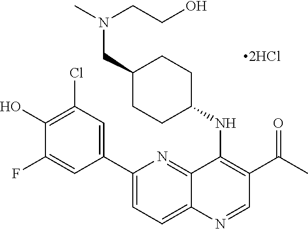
C12=NC(C3=CC(Cl)=C(O)C(F)=C3)=CC=C1N=CC(C(C)=O)=C2NC1CCC(CN(C)CCO)CC1
